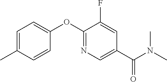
C1=C(C)C=CC(OC2=NC=C(C(N(C)C)=O)C=C2F)=C1
